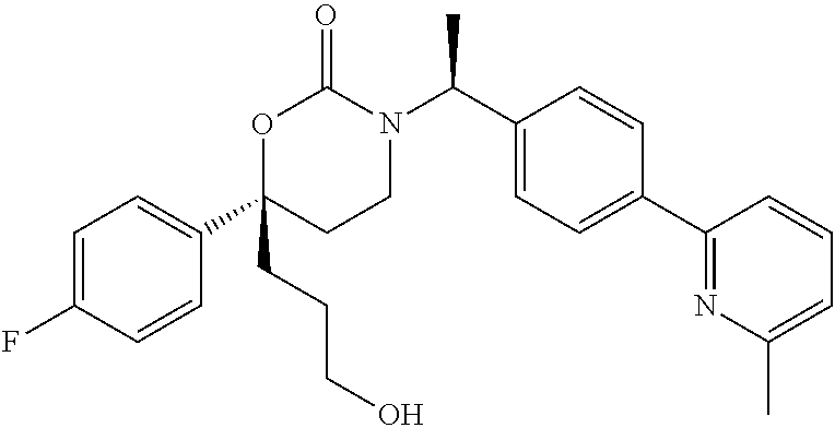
C1=C(F)C=CC(C2(CCCO)CCN(C(C3=CC=C(C4=NC(C)=CC=C4)C=C3)C)C(=O)O2)=C1
